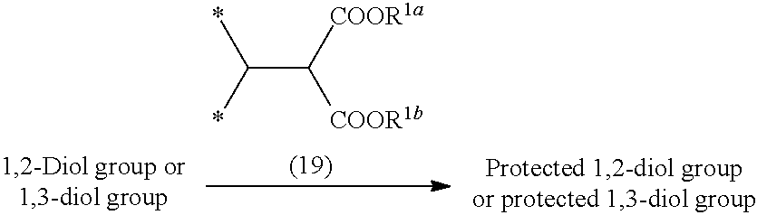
C(C([COOR1a])[COOR1b])(*)*
